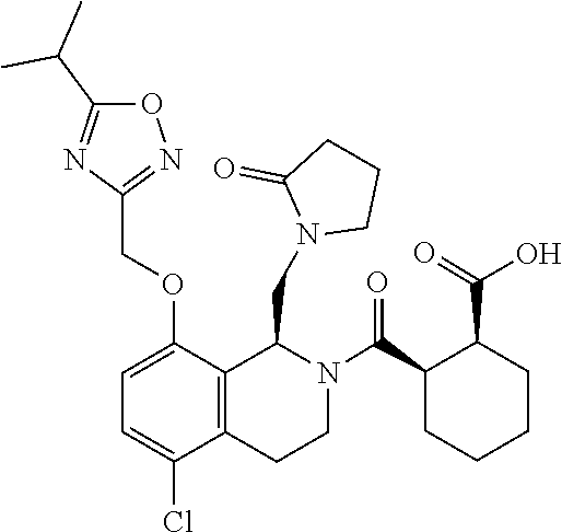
C1CN(CC2C3=C(C(Cl)=CC=C3OCC3=NOC(C(C)C)=N3)CCN2C(C2CCCCC2C(=O)O)=O)C(=O)C1
